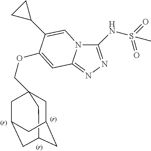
C1C2(COC3=CC4=NN=C(NS(=O)(=O)C)N4C=C3C3CC3)CC3CC(CC1C3)C2
